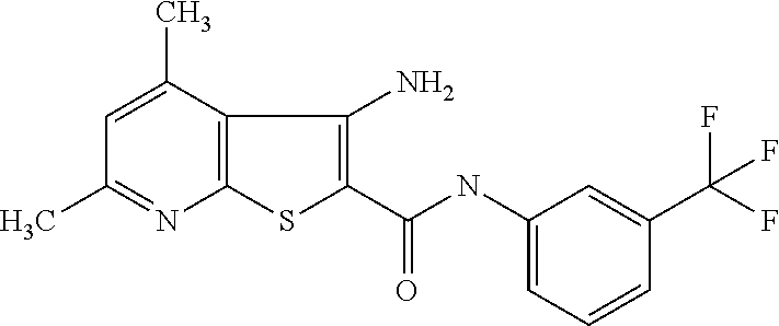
C12=C(C(C)=CC(C)=N1)C(N)=C(C(=O)NC1=CC=CC(C(F)(F)F)=C1)S2
